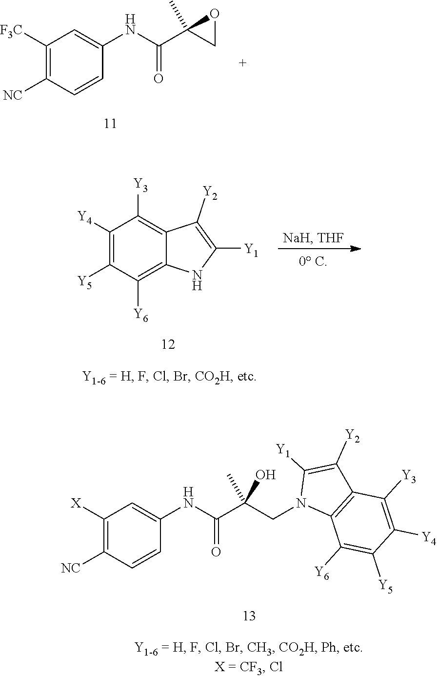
C1([F3C])=C([NC])C=CC(NC(C2(C)CO2)=O)=C1.C1([Y4])=C([Y5])C([Y6])=C2C(=C1[Y3])C([Y2])=C([Y1])N2.C1([X])=C([NC])C=CC(NC(C(CN2C3=C(C([Y2])=C2[Y1])C([Y3])=C([Y4])C([Y5])=C3[Y6])(C)O)=O)=C1
